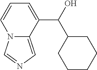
N12C(=CN=C1)C(C(O)C1CCCCC1)=CC=C2
